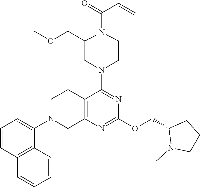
N1(C2=CC=CC3=C2C=CC=C3)CC2=C(CC1)C(N1CCN(C(=O)C=C)C(COC)C1)=NC(OCC1N(C)CCC1)=N2
